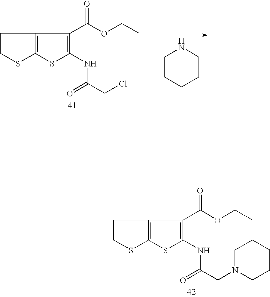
C12=C(SC(NC(CCl)=O)=C1C(OCC)=O)SCC2.C1CCCCN1.C12=C(SC(NC(CN3CCCCC3)=O)=C1C(OCC)=O)SCC2
